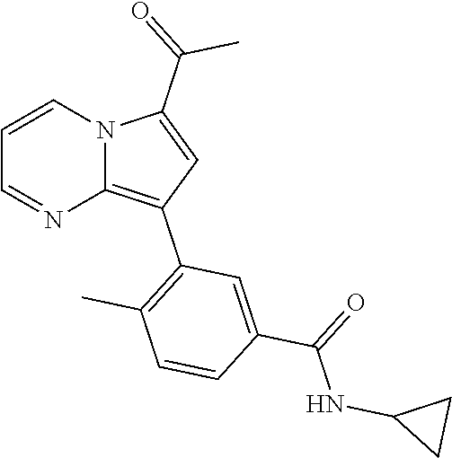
C1=NC2=C(C3=C(C)C=CC(C(=O)NC4CC4)=C3)C=C(C(=O)C)N2C=C1
